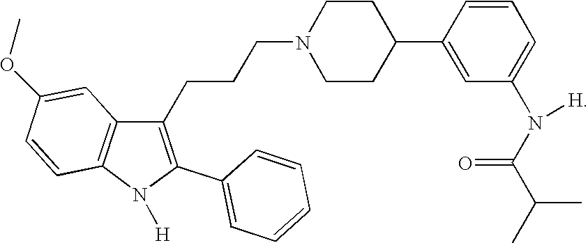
C12=C(N([H])C(C3=CC=CC=C3)=C1CCCN1CCC(C3=CC(N(C(C(C)C)=O)[H])=CC=C3)CC1)C=CC(OC)=C2
